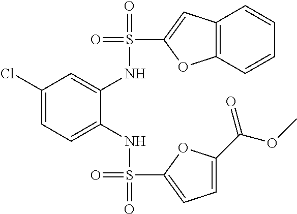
C1(Cl)=CC=C(NS(=O)(C2=CC=C(C(OC)=O)O2)=O)C(NS(=O)(C2=CC3=C(O2)C=CC=C3)=O)=C1
